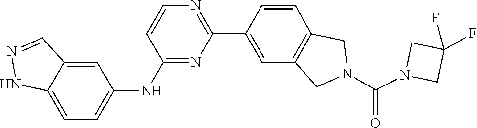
C1(F)(F)CN(C(N2CC3=C(C=CC(C4=NC=CC(NC5=CC=C6C(=C5)C=NN6)=N4)=C3)C2)=O)C1
